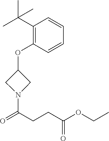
C1(OC2CN(C(CCC(OCC)=O)=O)C2)=C(C(C)(C)C)C=CC=C1
